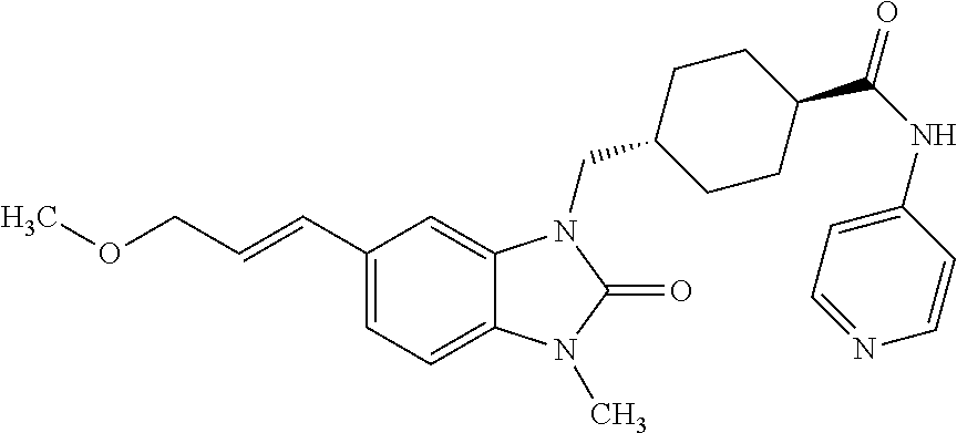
C1(C=CCOC)=CC=C2C(=C1)N(CC1CCC(C(NC3=CC=NC=C3)=O)CC1)C(=O)N2C
